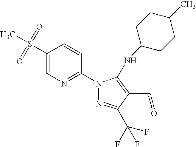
C1(S(=O)(=O)C)=CN=C(N2N=C(C(F)(F)F)C(C=O)=C2NC2CCC(C)CC2)C=C1
